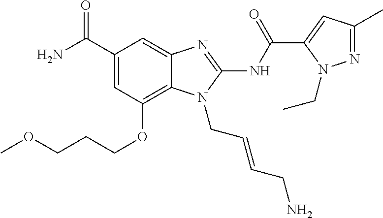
C1(C(N)=O)=CC(OCCCOC)=C2C(=C1)N=C(NC(C1=CC(C)=NN1CC)=O)N2CC=CCN
